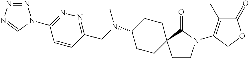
N1=NN=CN1C1=NN=C(CN(C)C2CCC3(CC2)CCN(C2=C(C)C(=O)OC2)C3=O)C=C1
